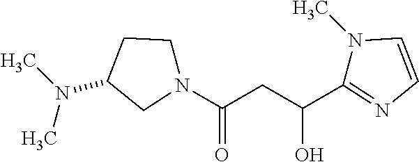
N1(C)C=CN=C1C(CC(=O)N1CCC(N(C)C)C1)O
